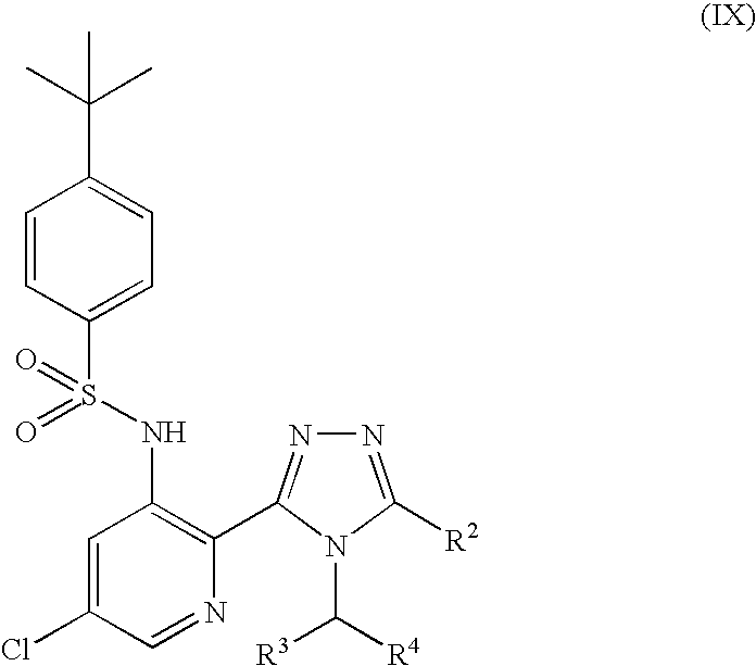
C1=CC(S(NC2=C(C3=NN=C([R2])N3C([R4])[R3])N=CC(Cl)=C2)(=O)=O)=CC=C1C(C)(C)C
